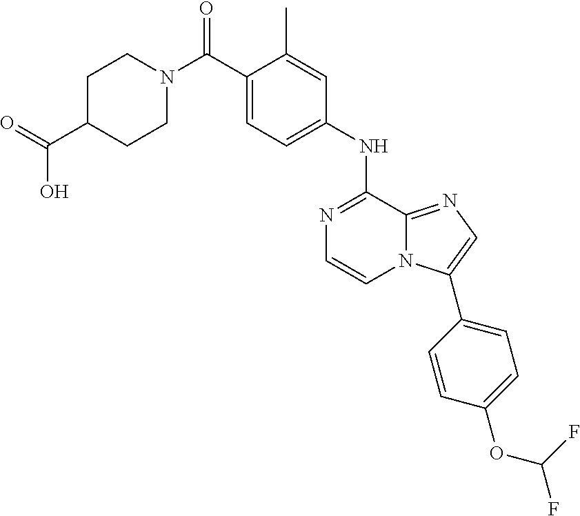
C1C(C(O)=O)CCN(C(C2=CC=C(NC3=NC=CN4C3=NC=C4C3=CC=C(OC(F)F)C=C3)C=C2C)=O)C1
